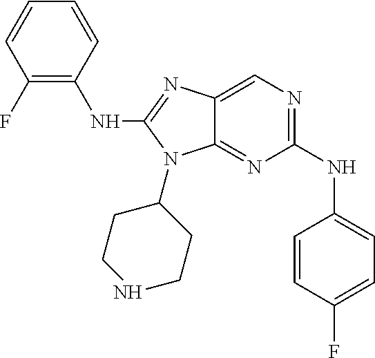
C1(NC2=C(F)C=CC=C2)=NC2=CN=C(NC3=CC=C(F)C=C3)N=C2N1C1CCNCC1
